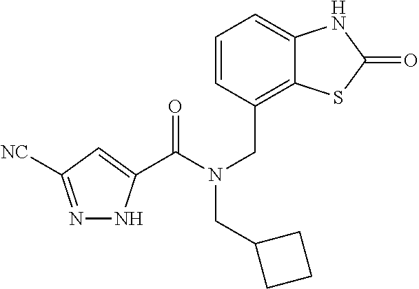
N1=C([NC])C=C(C(N(CC2=C3C(=CC=C2)NC(=O)S3)CC2CCC2)=O)N1
